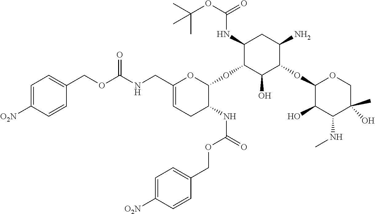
C1(NC(OC(C)(C)C)=O)C(OC2OC(CNC(=O)OCC3=CC=C([O2N])C=C3)=CCC2NC(=O)OCC2=CC=C([O2N])C=C2)C(O)C(OC2C(O)C(NC)C(C)(O)CO2)C(N)C1
